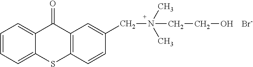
C12=CC=CC=C1C(=O)C1=C(S2)C=CC(CN(C)(C)CCO)=C1.[Br-]
